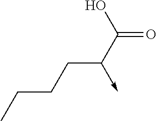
CCCCC(C(=O)O)->C
